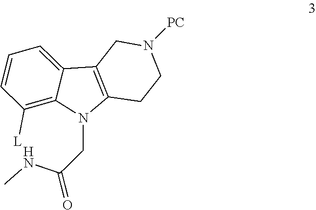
N1([PC])CC2=C(CC1)N(CC(NC)=O)C1=C([L])C=CC=C21
